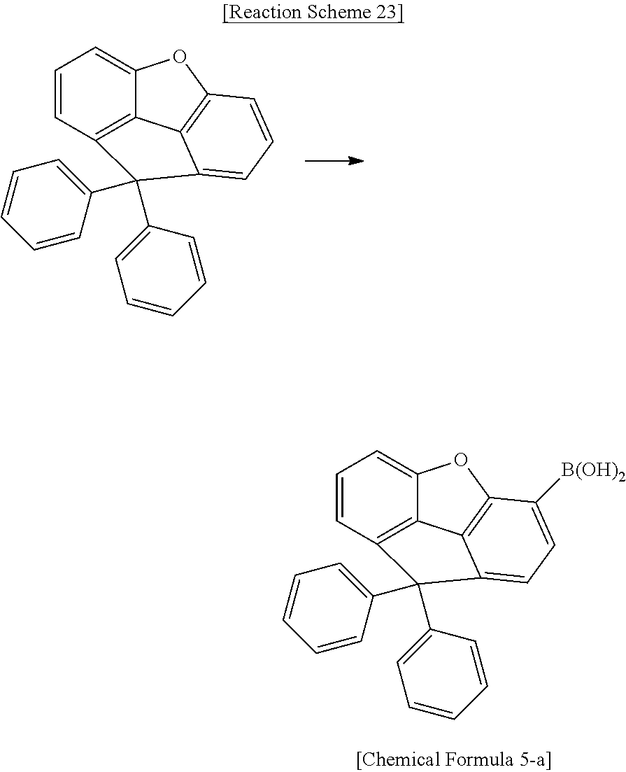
C1=CC2=C3C(=C1)OC1=C3C(=CC=C1)C2(C1=CC=CC=C1)C1=CC=CC=C1.C1=CC2=C3C(=C1)OC1=C3C(=CC=C1[B(OH)2])C2(C1=CC=CC=C1)C1=CC=CC=C1
